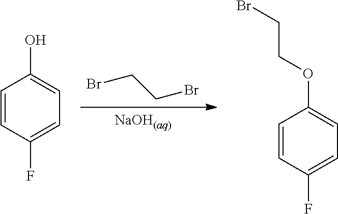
[NaOH(aq)].BrCCBr.C1=CC(F)=CC=C1O.C1=CC(F)=CC=C1OCCBr
